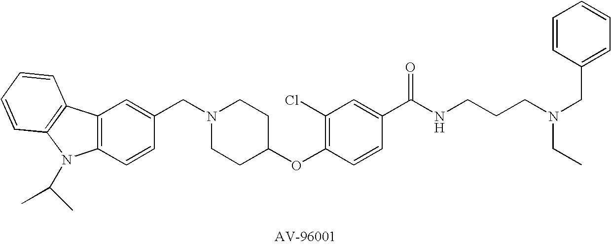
C1(CN2CCC(OC3=C(Cl)C=C(C(NCCCN(CC4=CC=CC=C4)CC)=O)C=C3)CC2)=CC2=C(C=C1)N(C(C)C)C1=C2C=CC=C1
